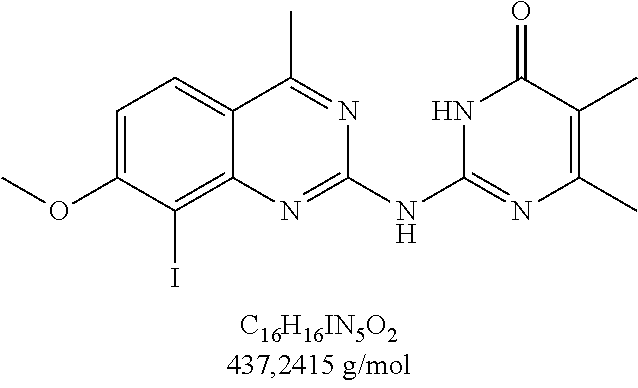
C1=C(OC)C(I)=C2C(=C1)C(C)=NC(NC1=NC(C)=C(C)C(=O)N1)=N2
